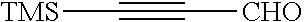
[TMS]C#C[CHO]
